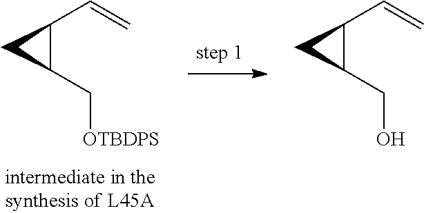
C1(C[OTBDPS])C(C=C)C1.C1(CO)C(C=C)C1
